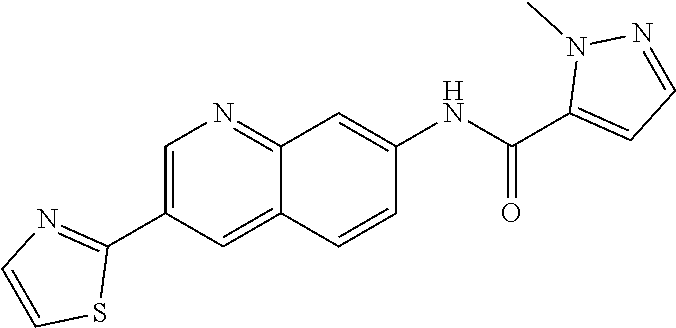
C1=C(NC(C2=CC=NN2C)=O)C=CC2=CC(C3=NC=CS3)=CN=C12
